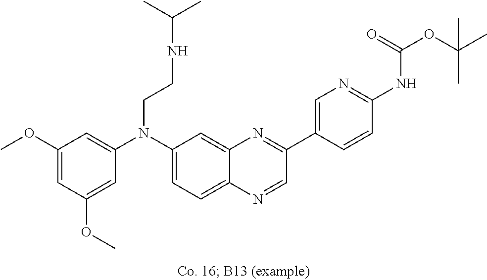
C1(OC)=CC(OC)=CC(N(C2=CC=C3C(=C2)N=C(C2=CN=C(NC(OC(C)(C)C)=O)C=C2)C=N3)CCNC(C)C)=C1
